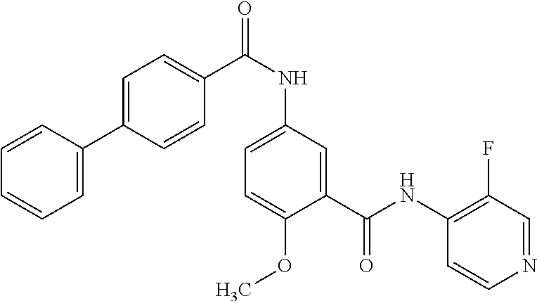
C1=CC(C2=CC=C(C(NC3=CC=C(OC)C(C(NC4=C(F)C=NC=C4)=O)=C3)=O)C=C2)=CC=C1
